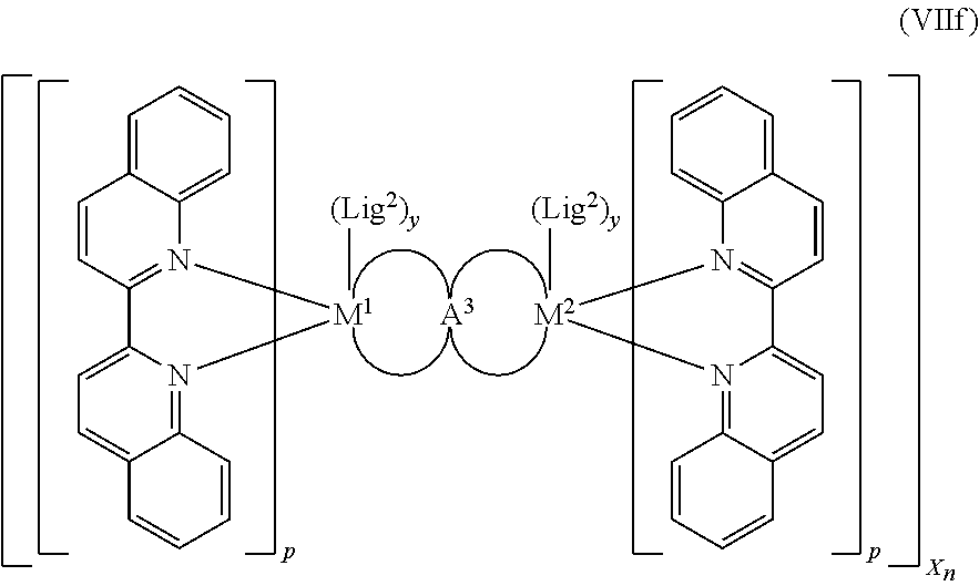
C1=C2C(=CC=C1)N1=C(C=C2)C2=CC=C3C(=N2[M1]1[(Lig2)y])C=CC=C3.[A3].C1=C2C(=CC=C1)N1=C(C=C2)C2=CC=C3C(=N2[M2]1[(Lig2)y])C=CC=C3
